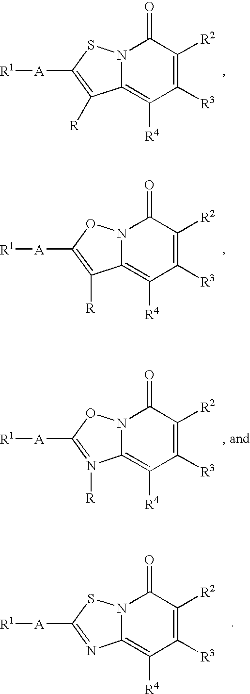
C12=C([R4])C([R3])=C([R2])C(=O)N1SC([A][R1])=C2[R].C12=C([R4])C([R3])=C([R2])C(=O)N1OC([A][R1])=C2[R].C12=C([R4])C([R3])=C([R2])C(=O)N1OC([A][R1])=N2[R].C12=C([R4])C([R3])=C([R2])C(=O)N1SC([A][R1])=N2
